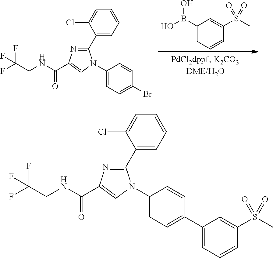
C1(C2=CC=CC=C2Cl)=NC(C(NCC(F)(F)F)=O)=CN1C1=CC=C(Br)C=C1.C1(B(O)O)=CC=CC(S(C)(=O)=O)=C1.C1(C2=CC=CC=C2Cl)=NC(C(NCC(F)(F)F)=O)=CN1C1=CC=C(C2=CC=CC(S(C)(=O)=O)=C2)C=C1
